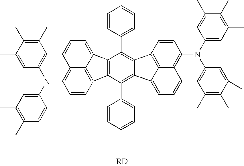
C12=C(C(C3=CC=CC=C3)=C3C(=C1C1=CC=CC=C1)C1=C4C(=C(N(C5=CC(C)=C(C)C(C)=C5)C5=CC(C)=C(C)C(C)=C5)C=C1)C=CC=C34)C1=C3C(=C(N(C4=CC(C)=C(C)C(C)=C4)C4=CC(C)=C(C)C(C)=C4)C=C1)C=CC=C23
